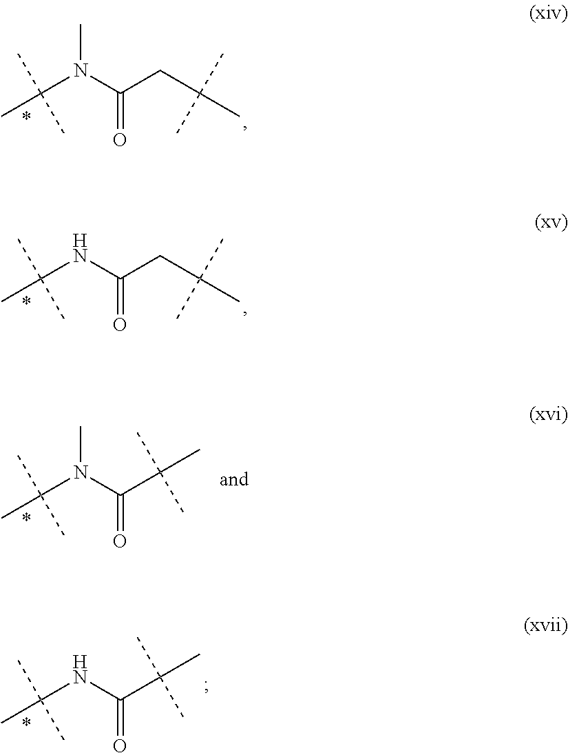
N(C)(C(C(C)(C)C)=O)C(C)(C)C.N(C(CC(C)(C)C)=O)C(C)(C)C.N(C)(C(CC(C)(C)C)=O)C(C)(C)C.N(C(C(C)(C)C)=O)C(C)(C)C
